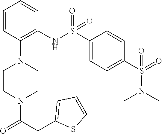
C1=CC(N2CCN(C(CC3=CC=CS3)=O)CC2)=C(NS(C2=CC=C(S(=O)(N(C)C)=O)C=C2)(=O)=O)C=C1
